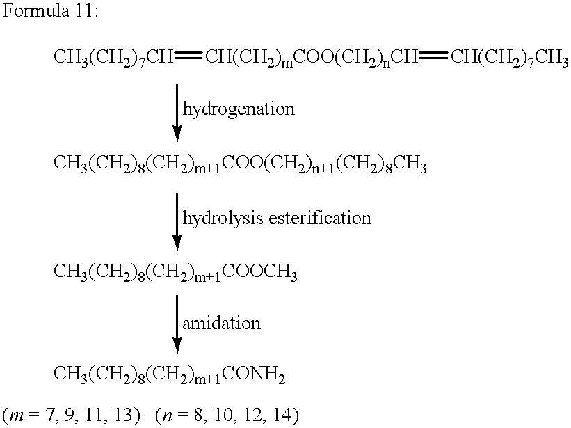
[CH3(CH2)7CH]=[CH(CH2)mCOO(CH2)nCH]=[CH(CH2)7CH3]
